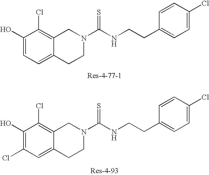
C1(O)=CC=C2C(=C1Cl)CN(C(NCCC1=CC=C(Cl)C=C1)=S)CC2.C1(O)=C(Cl)C=C2C(=C1Cl)CN(C(NCCC1=CC=C(Cl)C=C1)=S)CC2
